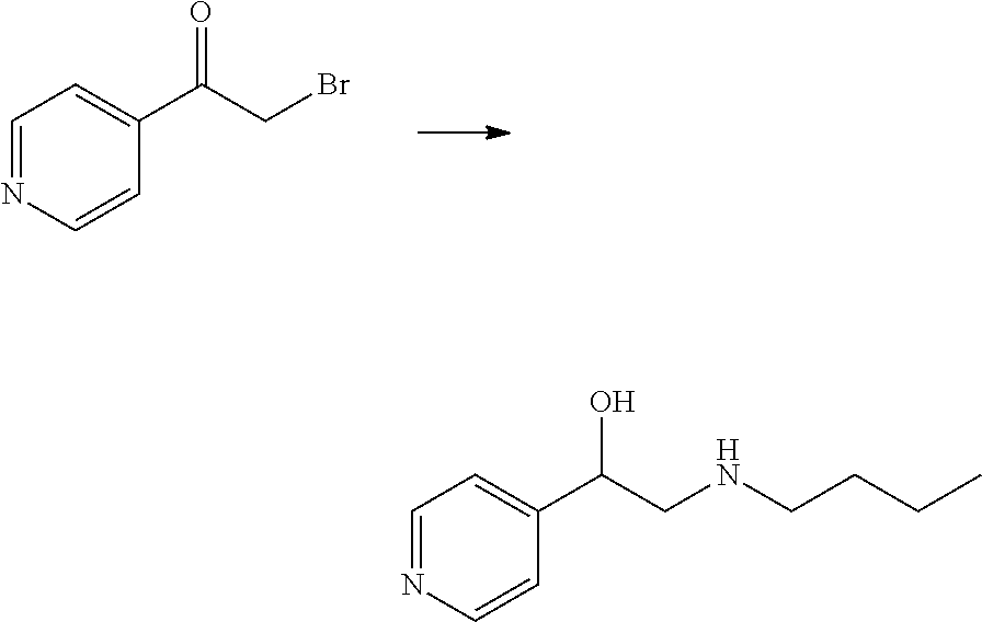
C1=NC=CC(C(CBr)=O)=C1.C1=NC=CC(C(CNCCCC)O)=C1
